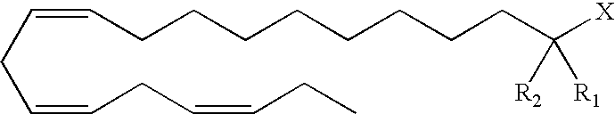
C(=CCC=CCC=CCC)CCCCCCCCC([X])([R2])[R1]
